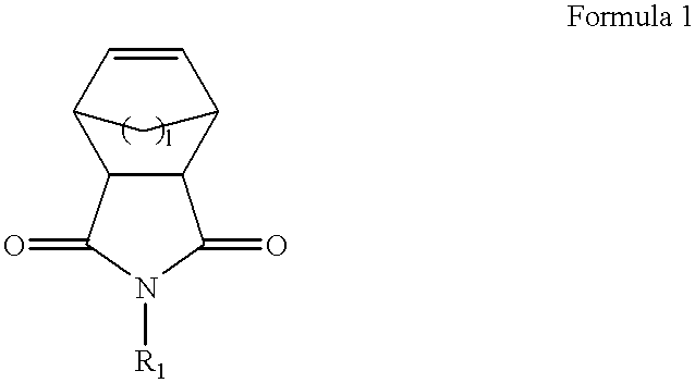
C12C(C3C=CC1C3)C(=O)N([R1])C2=O
